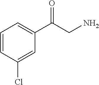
C1=CC(Cl)=CC(C(CN)=O)=C1
